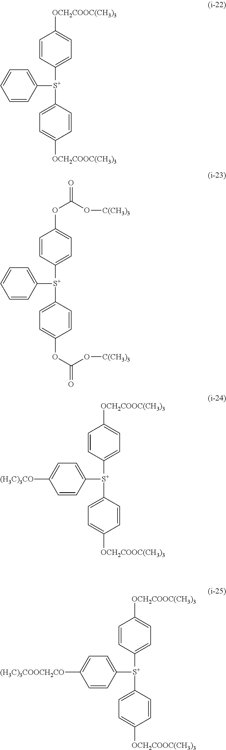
C1([S+](C2=CC=C([OCH2COOC(CH3)3])C=C2)C2=CC=C([OCH2COOC(CH3)3])C=C2)=CC=CC=C1.C1([S+](C2=CC=C(OC(=O)O[C(CH3)3])C=C2)C2=CC=C(OC(=O)O[C(CH3)3])C=C2)=CC=CC=C1.C1([S+](C2=CC=C([OCH2COOC(CH3)3])C=C2)C2=CC=C([OCH2COOC(CH3)3])C=C2)=CC=C([(H3C)3CO])C=C1.C1([S+](C2=CC=C([OCH2COOC(CH3)3])C=C2)C2=CC=C([OCH2COOC(CH3)3])C=C2)=CC=C([(H3C)3COOCH2CO])C=C1
